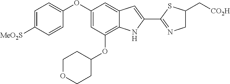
C1=C([MeO2S])C=CC(OC2=CC(OC3CCOCC3)=C3C(=C2)C=C(C2=NCC(C[CO2H])S2)N3)=C1
